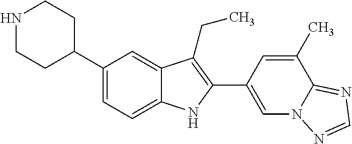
N1CCC(C2=CC=C3C(=C2)C(CC)=C(C2=CN4C(=NC=N4)C(C)=C2)N3)CC1
